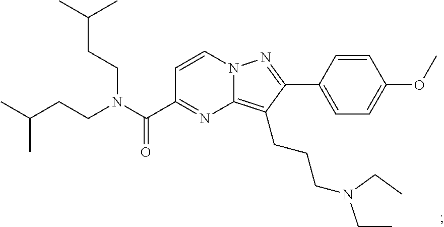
N12C(=C(CCCN(CC)CC)C(C3=CC=C(OC)C=C3)=N1)N=C(C(N(CCC(C)C)CCC(C)C)=O)C=C2
